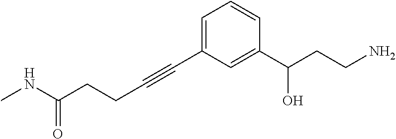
C(CC#CC1=CC=CC(C(CCN)O)=C1)C(NC)=O
